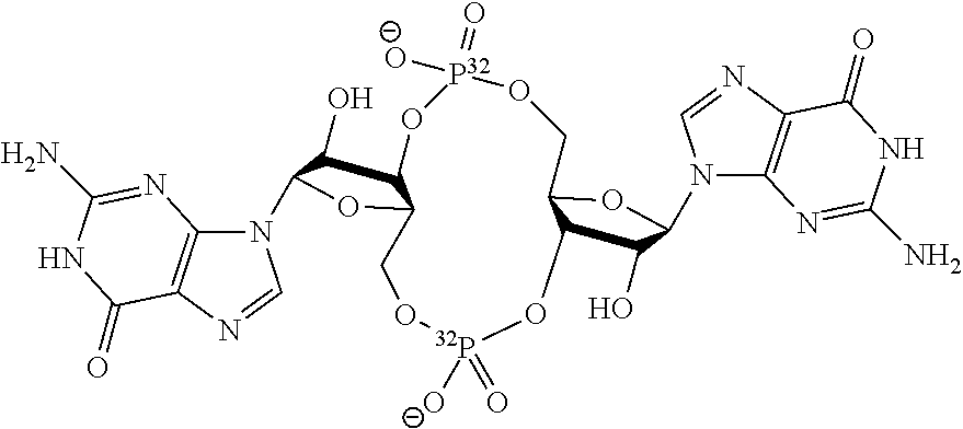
C1(O)C2C(OC1N1C3=C(N=C1)C(=O)NC(N)=N3)CO[32P]([O-])(=O)OC1C(O)C(N3C4=C(N=C3)C(=O)NC(N)=N4)OC1CO[P32](=O)([O-])O2
